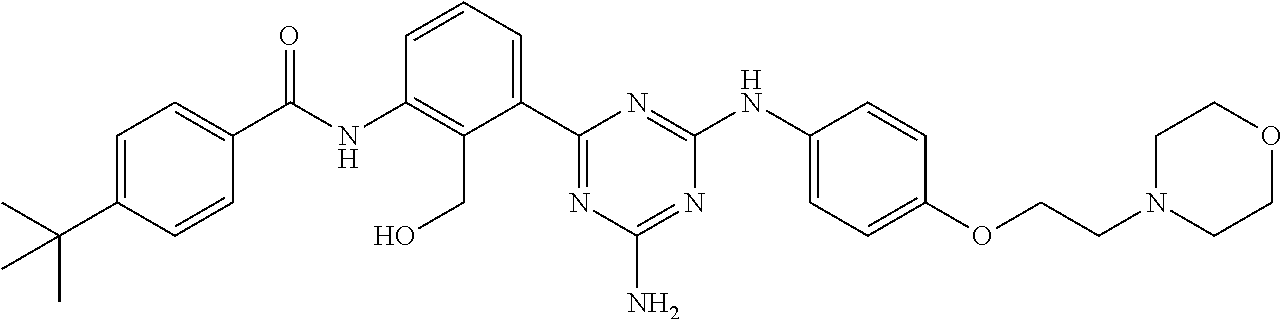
N(C1=C(CO)C(C2=NC(N)=NC(NC3=CC=C(OCCN4CCOCC4)C=C3)=N2)=CC=C1)C(=O)C1=CC=C(C(C)(C)C)C=C1
